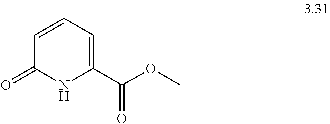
C1(C(=O)OC)=CC=CC(=O)N1
